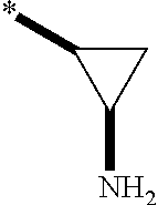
*C1C(N)C1
